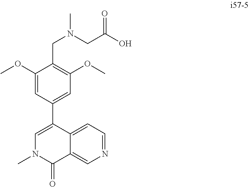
C1(OC)=CC(C2=CN(C)C(=O)C3=CN=CC=C23)=CC(OC)=C1CN(CC(O)=O)C
